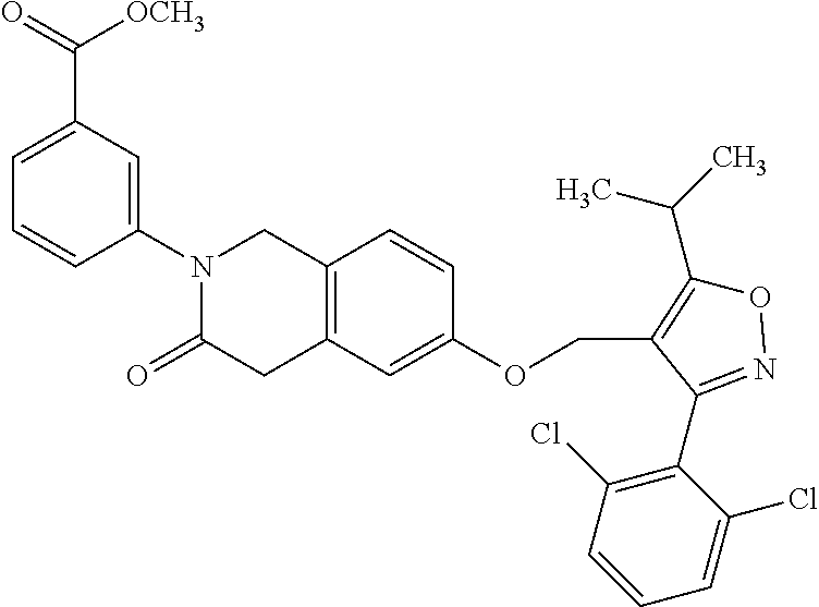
C1=C(C(=O)[OCH3])C=C(N2C(=O)CC3=C(C2)C=CC(OCC2=C(C(C)C)ON=C2C2=C(Cl)C=CC=C2Cl)=C3)C=C1
